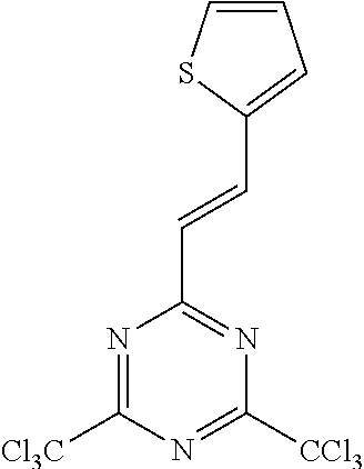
N1=C([Cl3C])N=C([CCl3])N=C1C=CC1=CC=CS1
